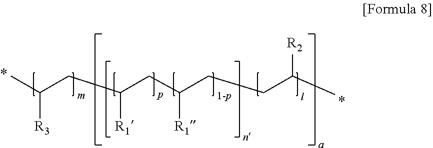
C([R3])(C)CC([R1])CC([R1])CCC(C)[R2]
